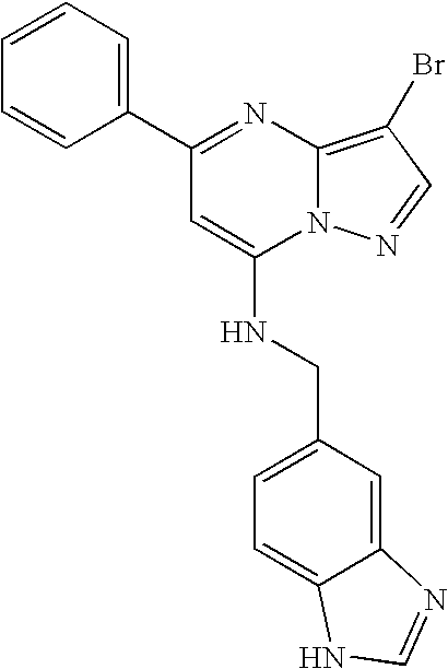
C1(C2=NC3=C(Br)C=NN3C(NCC3=CC=C4C(=C3)N=CN4)=C2)=CC=CC=C1
